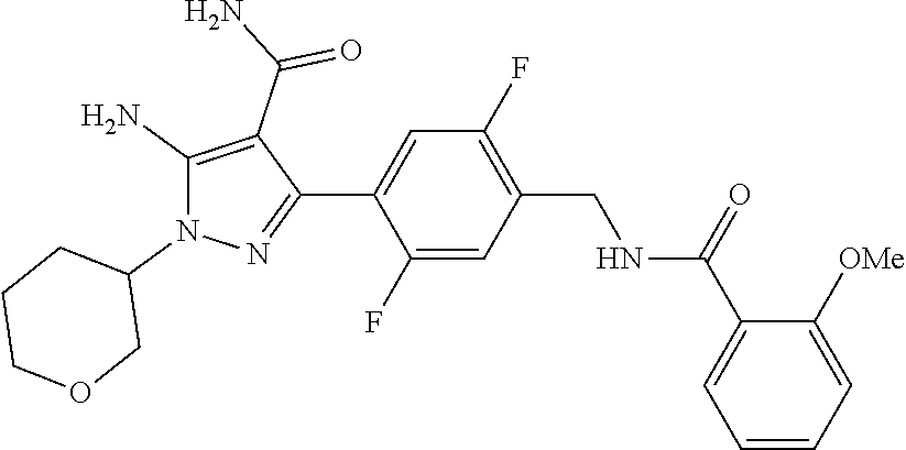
C1(C(=O)NCC2=C(F)C=C(C3=NN(C4CCCOC4)C(N)=C3C(N)=O)C(F)=C2)=CC=CC=C1[OMe]
